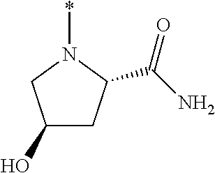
C1(O)CC(C(N)=O)N(*)C1
